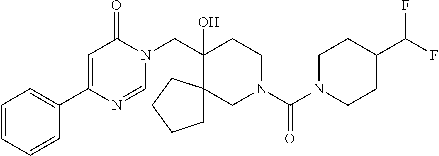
C1=CC=CC(C2=CC(=O)N(CC3(O)CCN(C(N4CCC(C(F)F)CC4)=O)CC34CCCC4)C=N2)=C1
